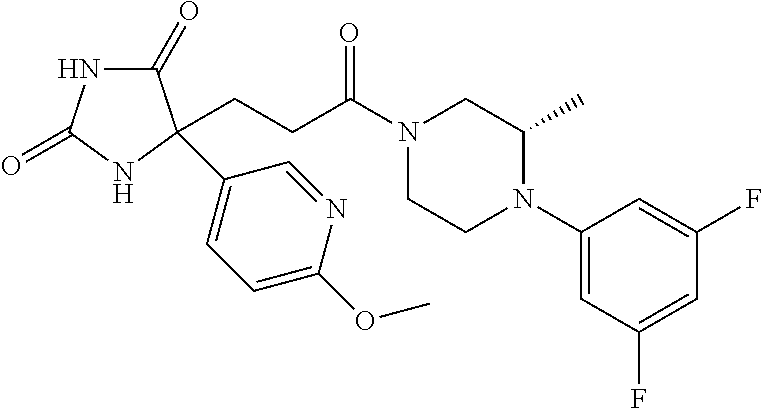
C1(=O)NC(=O)NC1(C1=CC=C(OC)N=C1)CCC(N1CCN(C2=CC(F)=CC(F)=C2)C(C)C1)=O
